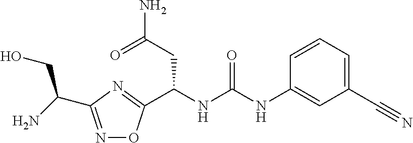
N1=C(C(N)CO)N=C(C(NC(NC2=CC(C#N)=CC=C2)=O)CC(N)=O)O1
